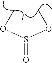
S(OC)(OC)=O
